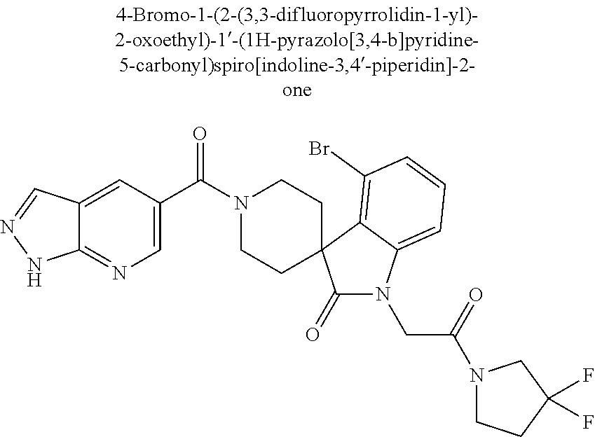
N1(C(C2=CN=C3C(=C2)C=NN3)=O)CCC2(CC1)C(=O)N(CC(=O)N1CCC(F)(F)C1)C1=CC=CC(Br)=C12
